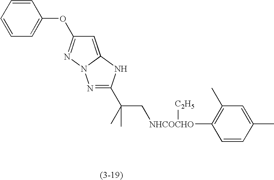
N1=C(C(C[NHCOCHO]([C2H5])C2=C(C)C=C(C)C=C2)(C)C)NC2=CC(OC3=CC=CC=C3)=NN12
